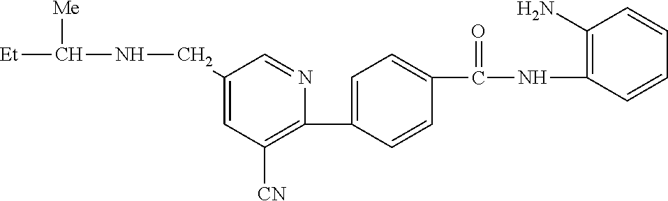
C1(C2=CC=C(C(NC3=C(N)C=CC=C3)=O)C=C2)=C([CN])C=C(CNC([Et])[Me])C=N1
